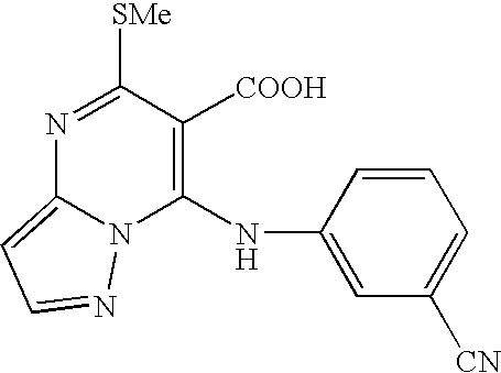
N1=C([SMe])C([COOH])=C(NC2=CC([CN])=CC=C2)N2C1=CC=N2
